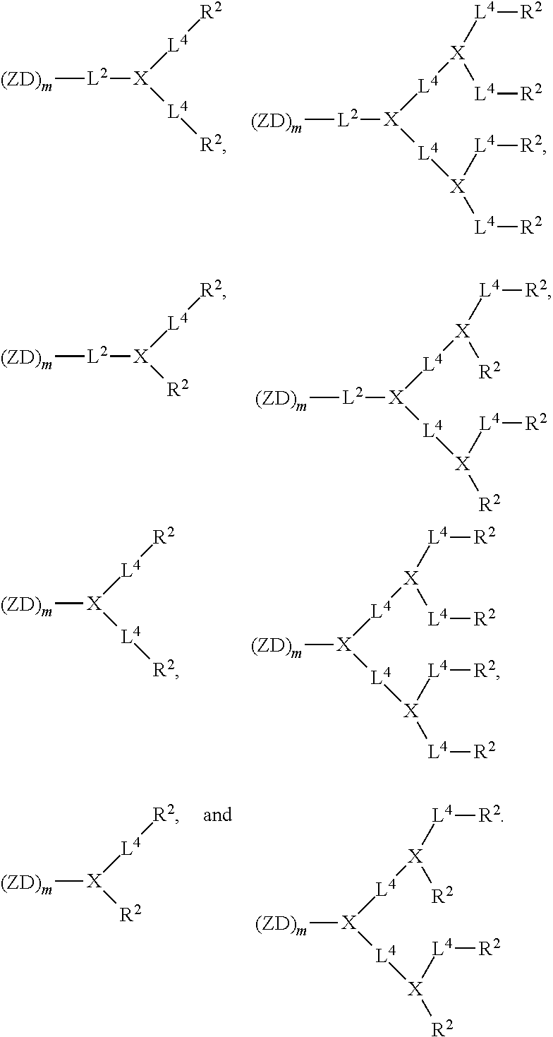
[L2]([X]([L4][R2])[L4][R2])[(ZD)m].[L2]([X]([L4][X]([L4][R2])[L4][R2])[L4][X]([L4][R2])[L4][R2])[(ZD)m].[L2]([X]([R2])[L4][R2])[(ZD)m].[L2]([X]([L4][X]([L4][R2])[R2])[L4][X]([L4][R2])[R2])[(ZD)m].[X]([L4][R2])([L4][R2])[(ZD)m].[X]([L4][X]([L4][R2])[L4][R2])([L4][X]([L4][R2])[L4][R2])[(ZD)m].[X]([L4][X]([L4][R2])[R2])([L4][X]([L4][R2])[R2])[(ZD)m].[X]([R2])([L4][R2])[(ZD)m]
